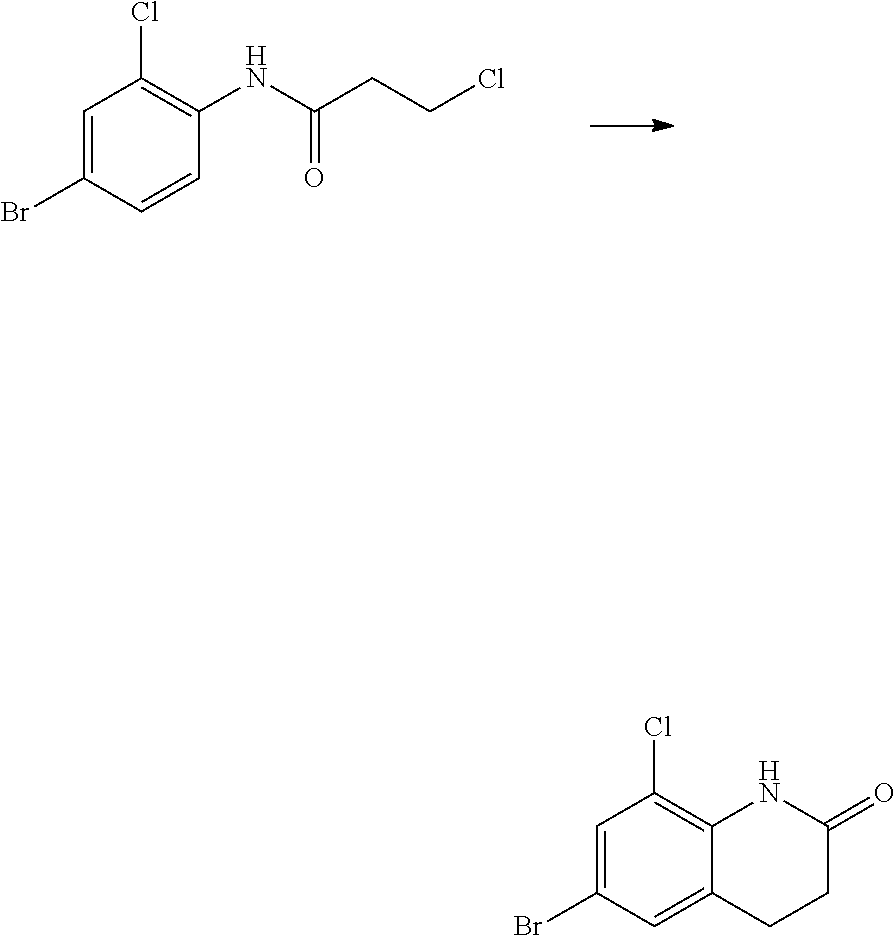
C1=C(Br)C=CC(NC(CCCl)=O)=C1Cl.C1=C(Br)C=C2C(=C1Cl)NC(=O)CC2
